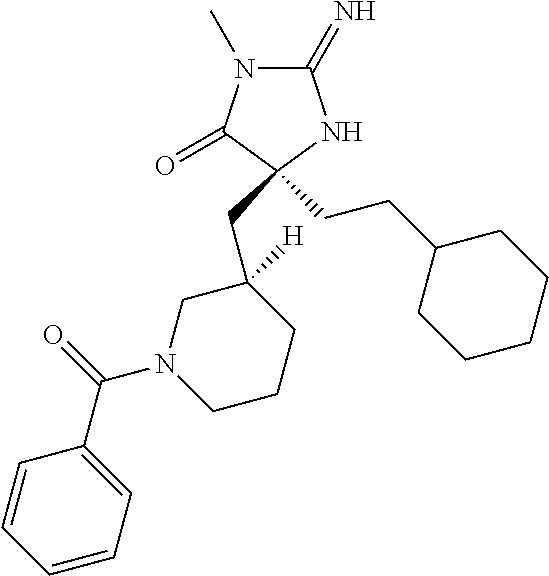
C1(=N)N(C)C(=O)C(CCC2CCCCC2)(CC2([H])CN(C(=O)C3=CC=CC=C3)CCC2)N1
